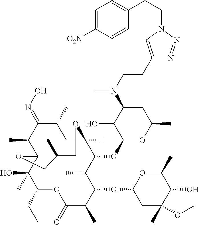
C1(C)C(=NO)C(C)C2C(O)(C)C(CC)OC(=O)C(C)C(OC3CC(OC)(C)C(O)C(C)O3)C(C)C(OC3OC(C)CC(N(CCC4=CN(CCC5=CC=C([O2N])C=C5)N=N4)C)C3O)C(C)(C1)OCC(C)CO2
